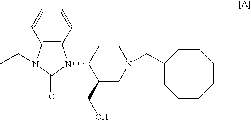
C12=C(C=CC=C1)N(C1C(CO)CN(CC3CCCCCCC3)CC1)C(=O)N2CC
